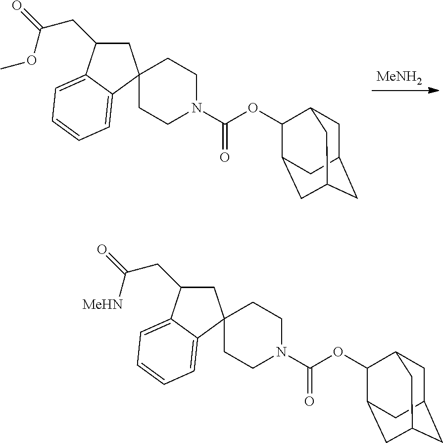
[MeNH2].C1C2CC3CC(C(OC(N4CCC5(CC4)CC(CC(=O)OC)C4=CC=CC=C45)=O)C1C3)C2.C1C2CC3CC(C(OC(N4CCC5(CC4)CC(CC(=O)[MeHN])C4=CC=CC=C45)=O)C1C3)C2
